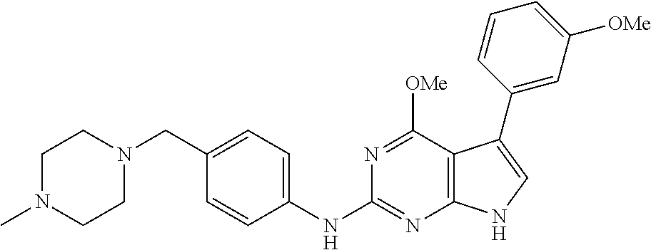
C1N(C)CCN(CC2=CC=C(NC3=NC4=C(C([OMe])=N3)C(C3=CC([OMe])=CC=C3)=CN4)C=C2)C1
